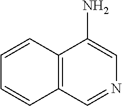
C1=CC2=C(C=C1)C=NC=C2N
